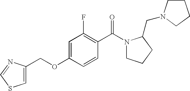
C1=C(OCC2=CSC=N2)C=CC(C(N2CCCC2CN2CCCC2)=O)=C1F
